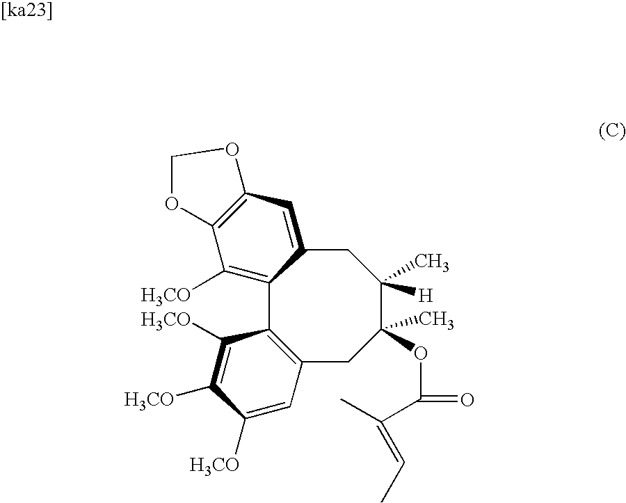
C12=C([H3CO])C3=C(C=C1CC(C)([H])C(OC(=O)C(C)=CC)(C)CC1=C2C([H3CO])=C([H3CO])C([H3CO])=C1)OCO3
